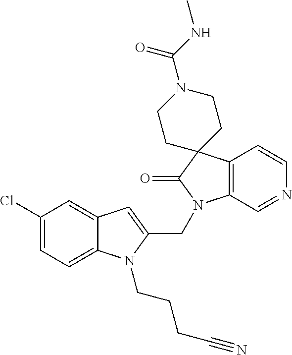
C1(Cl)=CC=C2C(=C1)C=C(CN1C3=C(C=CN=C3)C3(C1=O)CCN(C(NC)=O)CC3)N2CCCC#N
